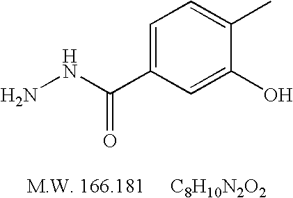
C1=C(C(NN)=O)C=C(O)C(C)=C1
